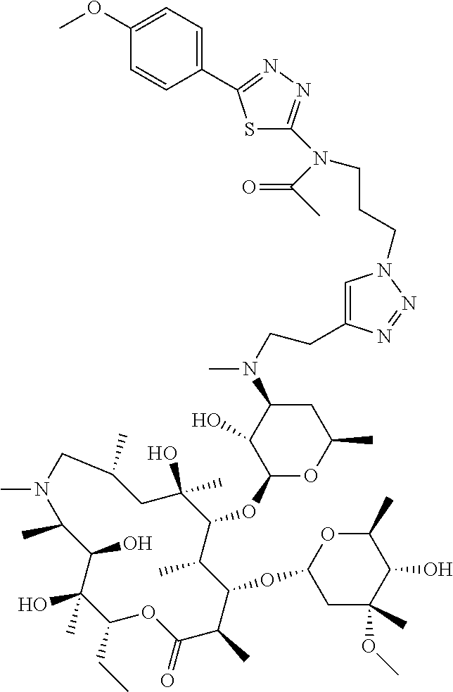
C1(CC)C(C)(O)C(O)C(C)N(C)CC(C)CC(O)(C)C(OC2OC(C)CC(N(C)CCC3=CN(CCCN(C4=NN=C(C5=CC=C(OC)C=C5)S4)C(C)=O)N=N3)C2O)C(C)C(OC2CC(C)(OC)C(O)C(C)O2)C(C)C(=O)O1
